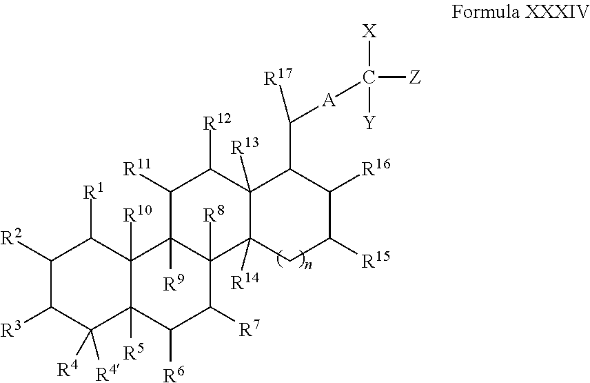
C1([R6])C([R7])C2([R8])C([R9])(C3([R10])C1([R5])C([R4])([R4])C([R3])C([R2])C3[R1])C([R11])C([R12])C1([R13])C2([R14])CC([R15])C([R16])C1C([A]C([Z])([X])[Y])[R17]
